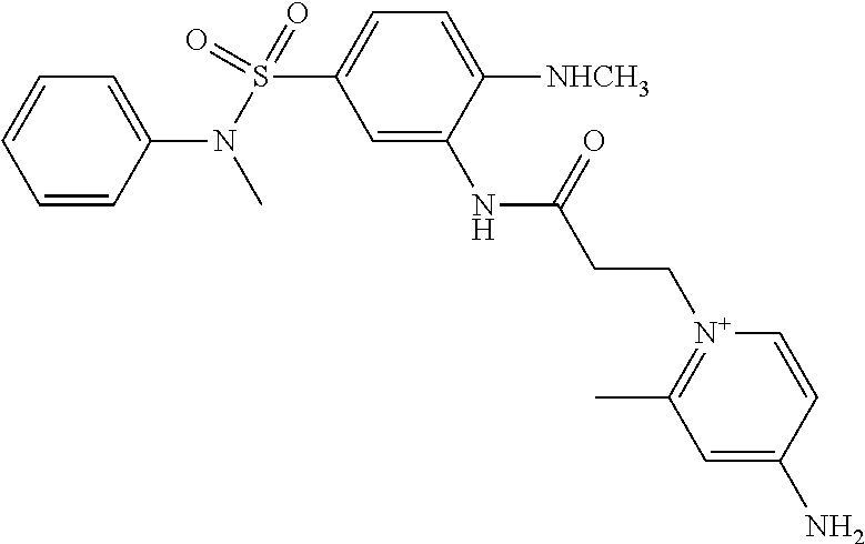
C1=CC(N(S(=O)(=O)C2=CC=C([NHCH3])C(NC(CC[N+]3=C(C)C=C(N)C=C3)=O)=C2)C)=CC=C1
